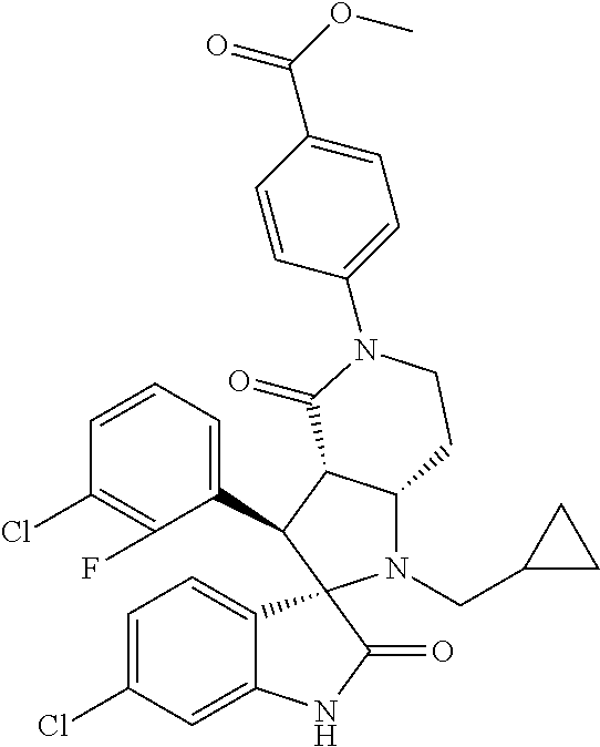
C1(C2C3C(N(CC4CC4)C24C2=CC=C(Cl)C=C2NC4=O)CCN(C2=CC=C(C(OC)=O)C=C2)C3=O)=CC=CC(Cl)=C1F
